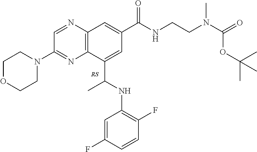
N1=CC(N2CCOCC2)=NC2=C1C=C(C(=O)NCCN(C(=O)OC(C)(C)C)C)C=C2C(NC1=C(F)C=CC(F)=C1)C.[RS]
